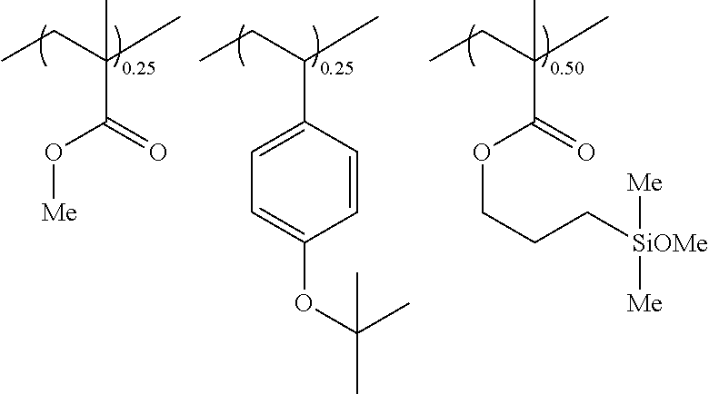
C1=CC(C(CC)C)=CC=C1OC(C)(C)C.O=C(OCCC[SiOMe]([Me])[Me])C(CC)(C)C.O=C(O[Me])C(CC)(C)C
